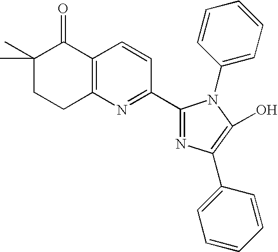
C1(C)(C)CCC2=C(C1=O)C=CC(C1=NC(C3=CC=CC=C3)=C(O)N1C1=CC=CC=C1)=N2
